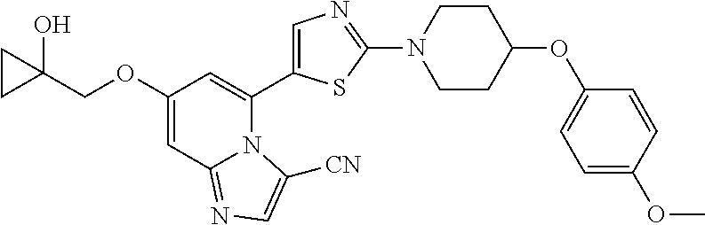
C1(OCC2(O)CC2)=CC2=NC=C([CN])N2C(C2=CN=C(N3CCC(OC4=CC=C(OC)C=C4)CC3)S2)=C1
